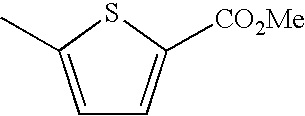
C1=C(C)SC([CO2Me])=C1
